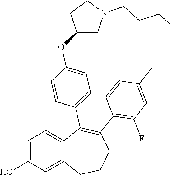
C1=C(O)C=C2C(=C1)C(C1=CC=C(OC3CN(CCCF)CC3)C=C1)=C(C1=C(F)C=C(C)C=C1)CCC2
